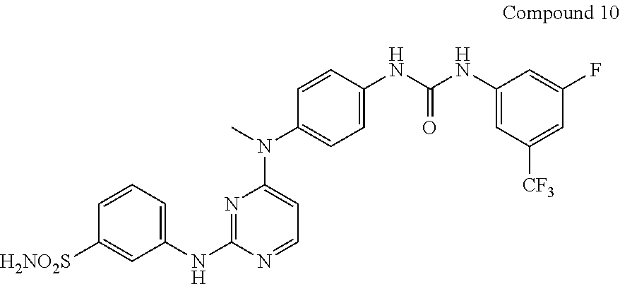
N1=C(NC2=CC=CC([H2NO2S])=C2)N=CC=C1N(C)C1=CC=C(NC(NC2=CC([CF3])=CC(F)=C2)=O)C=C1
